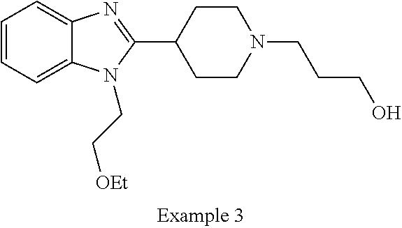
C1=CC=C2C(=C1)N=C(C1CCN(CCCO)CC1)N2CC[OEt]
